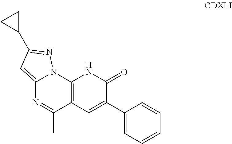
C12=CC(C3CC3)=NN1C1=C(C(C)=N2)C=C(C2=CC=CC=C2)C(=O)N1
